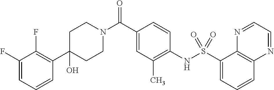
C1(C2=C(F)C(F)=CC=C2)(O)CCN(C(C2=CC(C)=C(NS(C3=CC=CC4=C3N=CC=N4)(=O)=O)C=C2)=O)CC1
